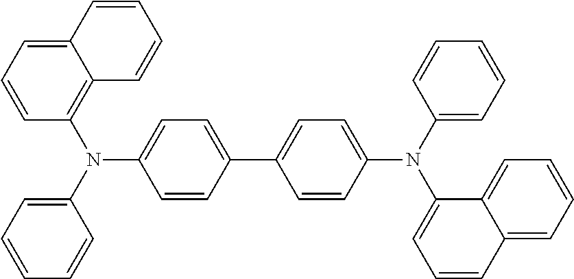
C1=C2C(=C(N(C3=CC=CC=C3)C3=CC=C(C4=CC=C(N(C5=CC=CC=C5)C5=CC=CC6=CC=CC=C56)C=C4)C=C3)C=C1)C=CC=C2
